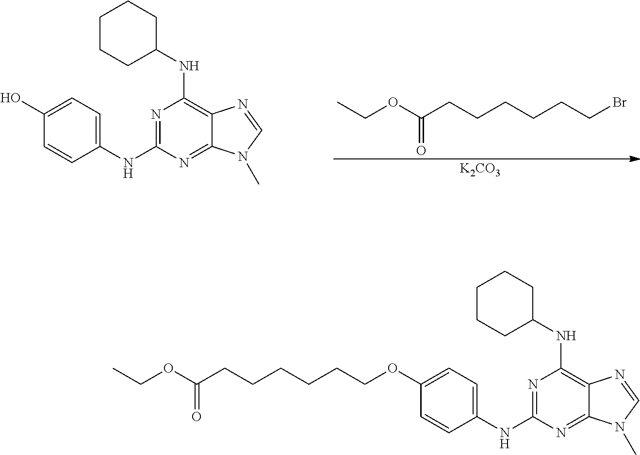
N1=C(NC2=CC=C(O)C=C2)N=C2C(=C1NC1CCCCC1)N=CN2C.CCOC(CCCCCCBr)=O.[K2CO3].N1=C(NC2=CC=C(OCCCCCCC(OCC)=O)C=C2)N=C2C(=C1NC1CCCCC1)N=CN2C
